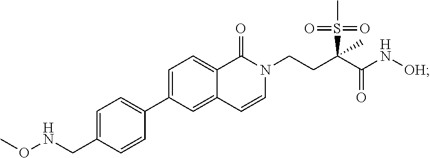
C1(C2=CC=C(CNOC)C=C2)=CC=C2C(=O)N(CCC(C(N[OH])=O)(S(=O)(=O)C)C)C=CC2=C1
